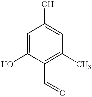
C1=C(O)C(C=O)=C(C)C=C1O
